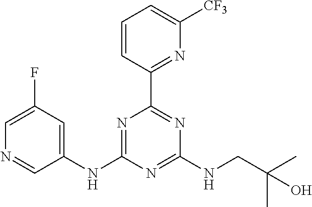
C1(NC2=NC(C3=NC([CF3])=CC=C3)=NC(NCC(C)(C)O)=N2)=CC(F)=CN=C1
